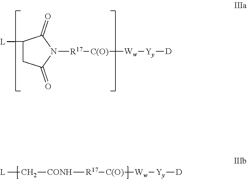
C1([L])CC(=O)N([R17][C(O)][Ww][Yy][D])C1=O.[L]C[CONH][R17][C(O)][Ww][Yy][D]
